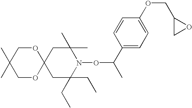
C1C(CC)(CC)N(OC(C)C2=CC=C(OCC3CO3)C=C2)C(C)(C)CC12OCC(C)(C)CO2
